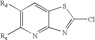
C1([Rd])=C([Re])N=C2C(=C1)SC(Cl)=N2
